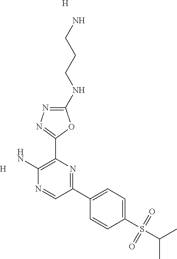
C1(NCCCN)=NN=C(C2=C(N)N=CC(C3=CC=C(S(=O)(=O)C(C)C)C=C3)=N2)O1.[H].[H]
